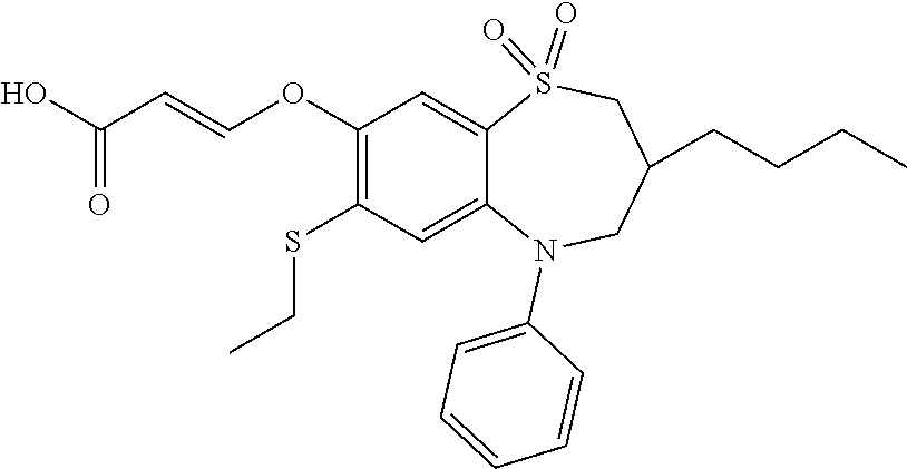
C1C(CCCC)CN(C2=CC=CC=C2)C2=CC(SCC)=C(OC=CC(O)=O)C=C2S1(=O)=O
